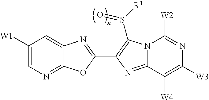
C12=NC=C([W1])C=C1N=C(C1=C(S([R1])=O)N3C(=N1)C([W4])=C([W3])N=C3[W2])O2
